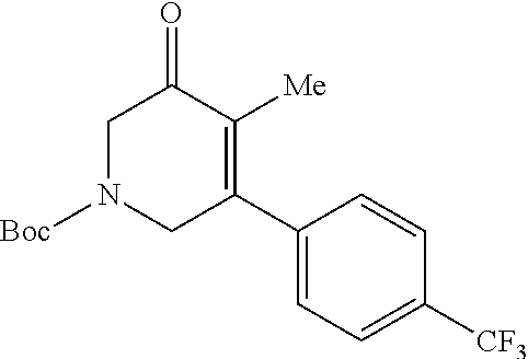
C1N([Boc])CC(C2=CC=C([CF3])C=C2)=C([Me])C1=O
